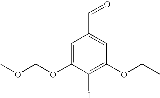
C1=C(OCOC)C(I)=C(OCC)C=C1C=O
